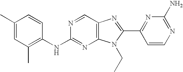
C1(C)=CC(C)=C(NC2=NC3=C(C=N2)N=C(C2=NC(N)=NC=C2)N3CC)C=C1
